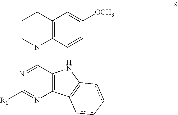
N1(C2=NC([R1])=NC3=C2NC2=C3cc-cc2)C2=C(CCC1)C=C([OCH3])C=C2
